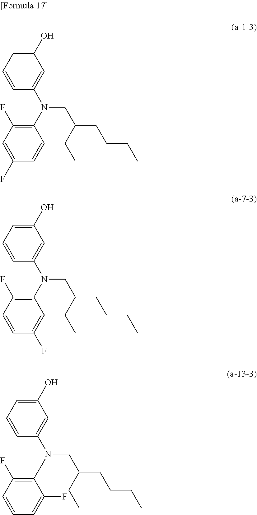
C1=C(O)C=C(N(CC(CCCC)CC)C2=C(F)C=C(F)C=C2)C=C1.C1=C(O)C=C(N(CC(CCCC)CC)C2=C(F)C=CC(F)=C2)C=C1.C1=C(O)C=C(N(CC(CCCC)CC)C2=C(F)C=CC=C2F)C=C1
